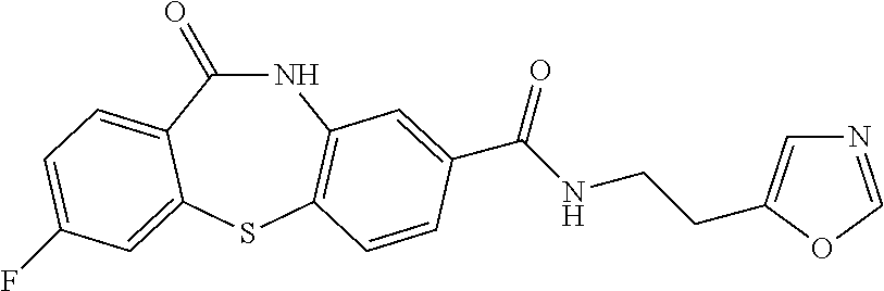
C1(=O)NC2=C(SC3=CC(F)=CC=C13)C=CC(C(NCCC1=CN=CO1)=O)=C2
